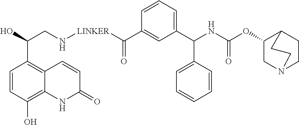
C1=CC(O)=C2C(=C1C(O)CN[LINKER]C(C1=CC(C(NC(OC3CN4CCC3CC4)=O)C3=CC=CC=C3)=CC=C1)=O)C=CC(=O)N2
